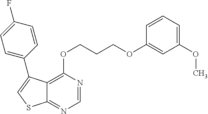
C1=NC(OCCCOC2=CC(OC)=CC=C2)=C2C(=N1)SC=C2C1=CC=C(F)C=C1
